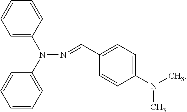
C1=C(N(C2=CC=CC=C2)N=CC2=CC=C(N(C)C)C=C2)C=CC=C1
